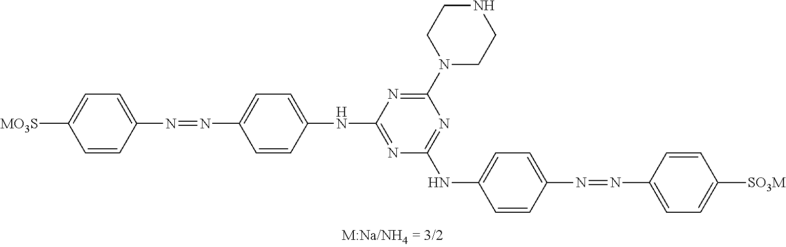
C1=C([MO3S])C=CC(N=NC2=CC=C(NC3=NC(NC4=CC=C(N=NC5=CC=C([SO3M])C=C5)C=C4)=NC(N4CCNCC4)=N3)C=C2)=C1
